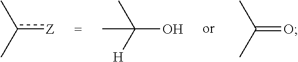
Cc(C)[Z].CC([H])(O)C.CC(C)=O
